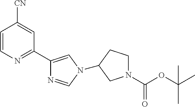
C1=CN=C(C2=CN(C3CCN(C(OC(C)(C)C)=O)C3)C=N2)C=C1[CN]
